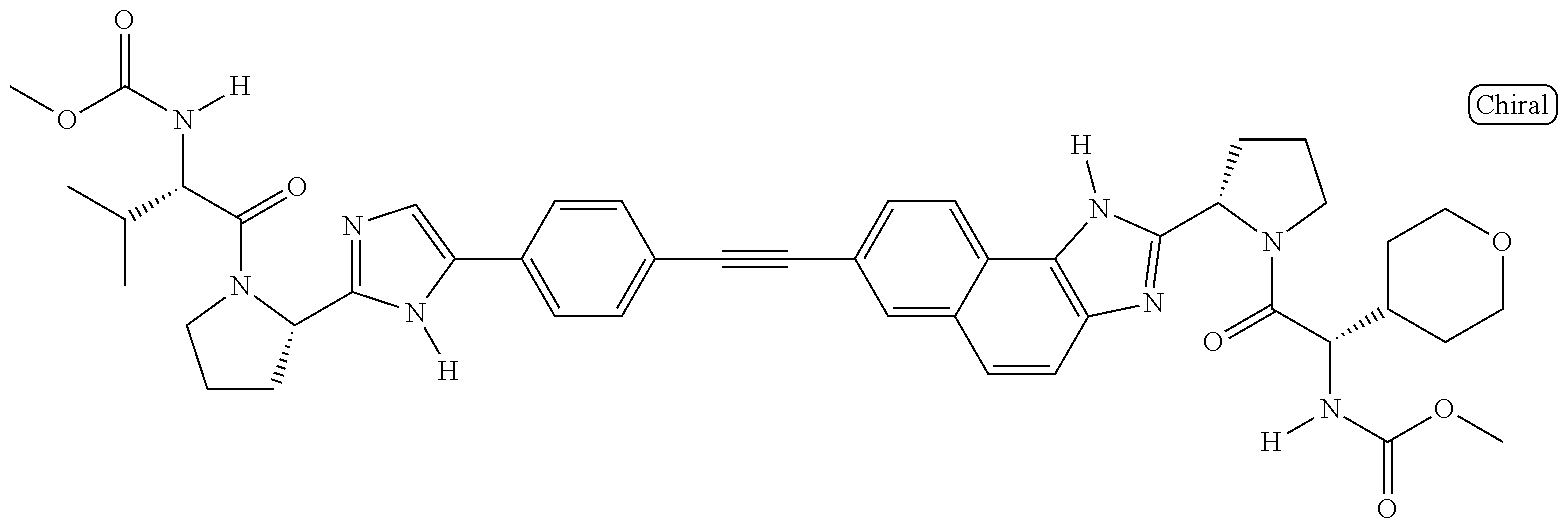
C1CC(C2=NC=C(C3=CC=C(C#CC4=CC=C5C(=C4)C=CC4=C5N([H])C(C5CCCN5C(=O)C(N([H])C(=O)OC)C5CCOCC5)=N4)C=C3)N2[H])N(C(C(C(C)C)N(C(OC)=O)[H])=O)C1
